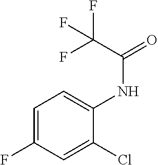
C1=C(F)C=C(Cl)C(NC(=O)C(F)(F)F)=C1
